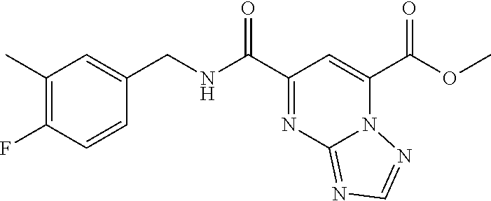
C1(C(NCC2=CC(C)=C(F)C=C2)=O)=NC2=NC=NN2C(C(OC)=O)=C1
